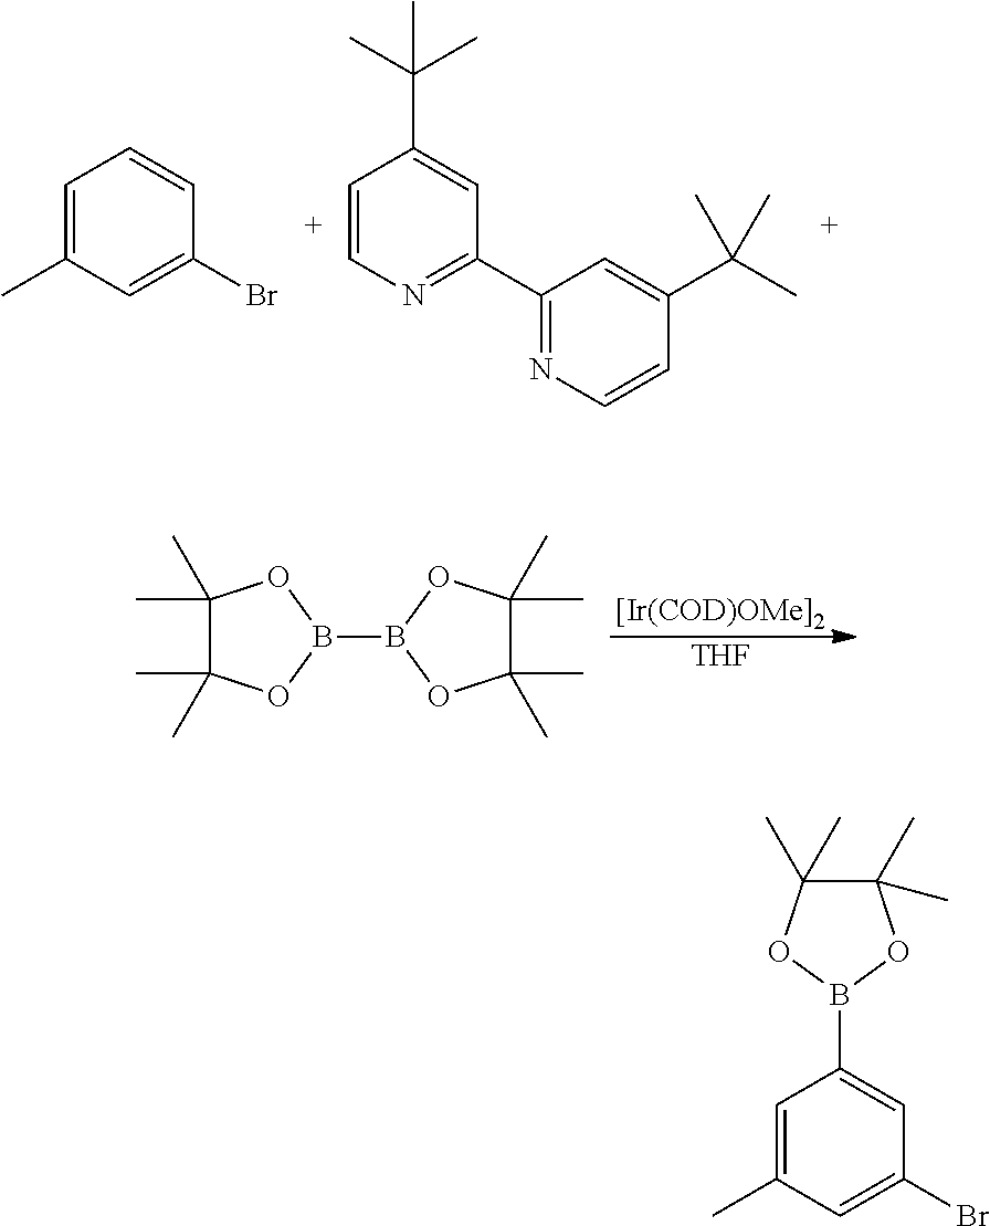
C1=C(C)C=C(Br)C=C1.C1=CN=C(C2=NC=CC(C(C)(C)C)=C2)C=C1C(C)(C)C.[[Ir(COD)OMe]2].[THF].B1(B2OC(C)(C)C(C)(C)O2)OC(C)(C)C(C)(C)O1.C1=C(C)C=C(Br)C=C1B1OC(C)(C)C(C)(C)O1
